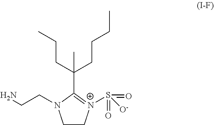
C1C[N+](S(=O)(=O)[O-])=C(C(CCC)(CCCC)C)N1CCN
